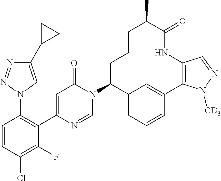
C1(C2CC2)=CN(C2=C(C3=CC(=O)N(C4C5=CC=CC(=C5)C5=C(C=NN5[CD3])NC(=O)C(C)CCC4)C=N3)C(F)=C(Cl)C=C2)N=N1
